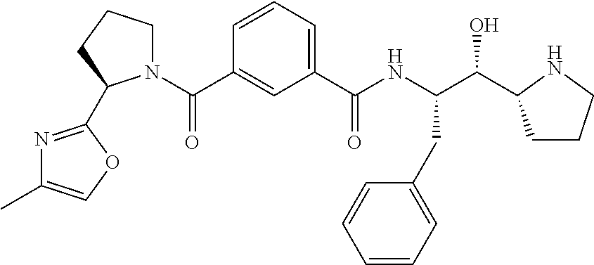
C1=CC=C(C(NC(C(O)C2CCCN2)CC2=CC=CC=C2)=O)C=C1C(=O)N1CCCC1C1=NC(C)=CO1
